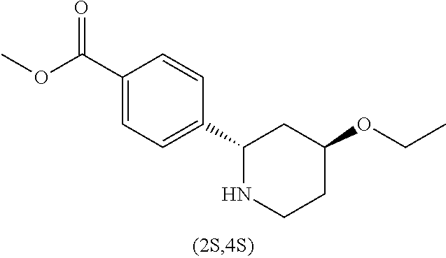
C1(C(=O)OC)=CC=C(C2NCCC(OCC)C2)C=C1
